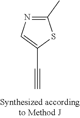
C1(C#C)=CN=C(C)S1
